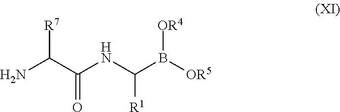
NC(C(NC(B([OR5])[OR4])[R1])=O)[R7]
